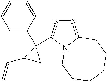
N1=C2N(C(C3(C4=CC=CC=C4)C(C=C)C3)=N1)CCCCCC2
